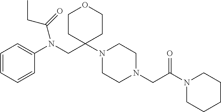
C1=CC=CC(N(CC2(N3CCN(CC(N4CCCCC4)=O)CC3)CCOCC2)C(=O)CC)=C1
